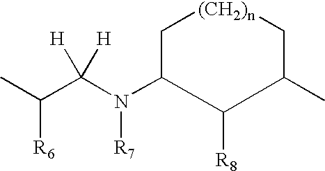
C1C(N(C(C(C)[R6])([H])[H])[R7])C([R8])C(C)C[(CH2)n]1
